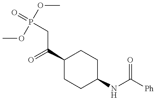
COP(OC)(=O)CC(=O)C1CCC(NC(=O)[Ph])CC1
